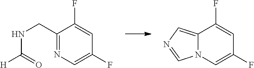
C12=CN=CN1C=C(F)C=C2F.C1(CNC([H])=O)=NC=C(F)C=C1F
